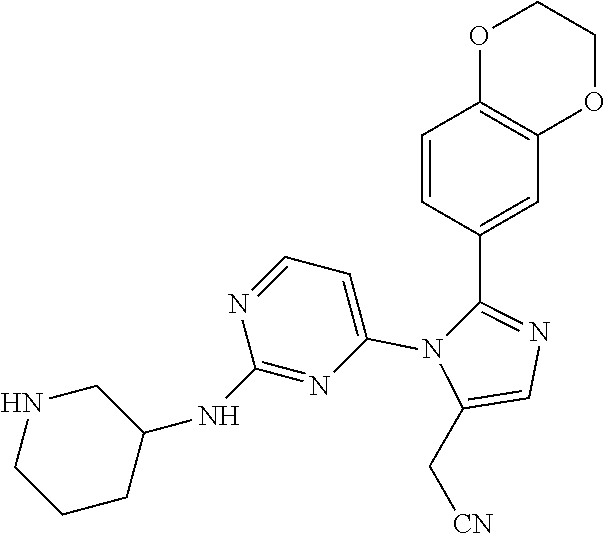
C1=CC(C2=NC=C(C[CN])N2C2=CC=NC(NC3CNCCC3)=N2)=CC2=C1OCCO2
